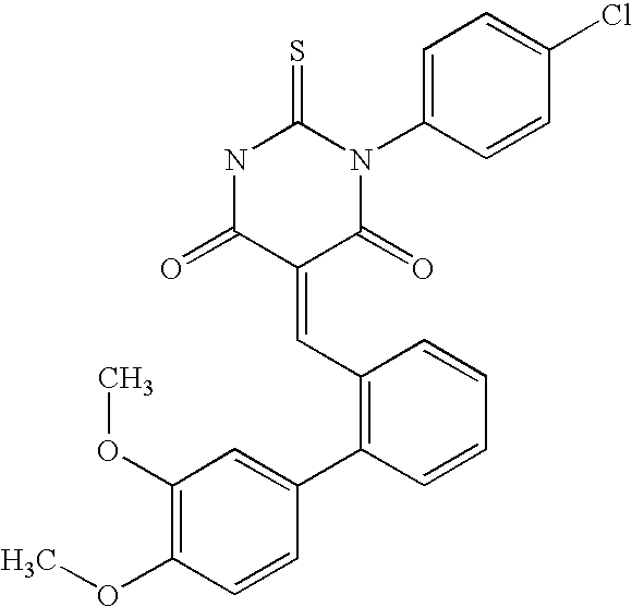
N1C(=O)C(=CC2=C(C3=CC(OC)=C(OC)C=C3)C=CC=C2)C(=O)N(C2=CC=C(Cl)C=C2)C1=S
